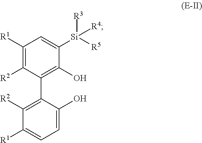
C1([R1])=C([R2])C(C2=C([R2])C([R1])=CC=C2O)=C(O)C([Si]([R5])([R3])[R4])=C1
